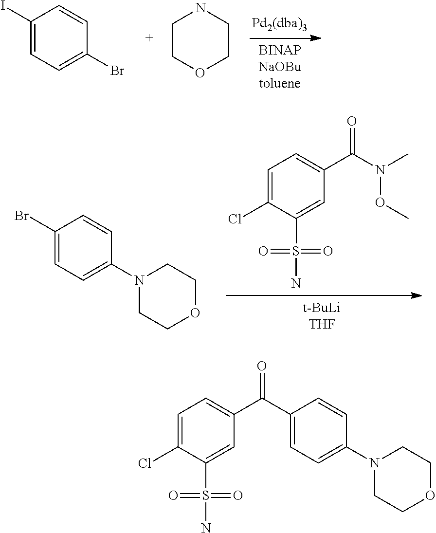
C1(I)=CC=C(Br)C=C1.C1COCCN1.C1(Br)=CC=C(N2CCOCC2)C=C1.C1=C(Cl)C(S(N)(=O)=O)=CC(C(N(C)OC)=O)=C1.C1=C(Cl)C(S(N)(=O)=O)=CC(C(=O)C2=CC=C(N3CCOCC3)C=C2)=C1
